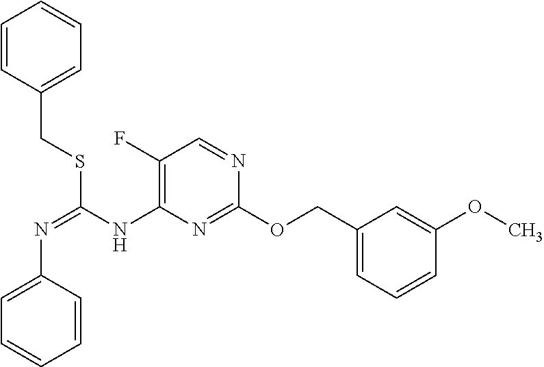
C1=CC=C(COC2=NC(NC(SCC3=CC=CC=C3)=NC3=CC=CC=C3)=C(F)C=N2)C=C1OC
